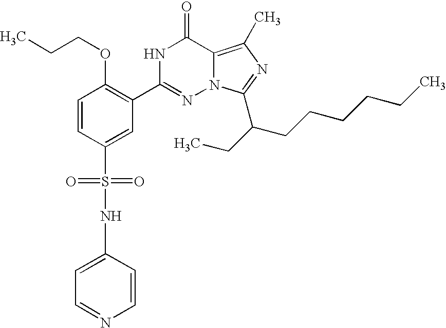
C1=CC(S(=O)(=O)NC2=CC=NC=C2)=CC(C2=NN3C(=C(C)N=C3C(CC)CCCCCC)C(=O)N2)=C1OCCC
